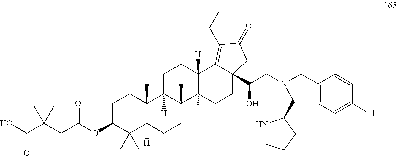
C1C(OC(CC(C(O)=O)(C)C)=O)C(C)(C)C2([H])C(C)(C1)C1([H])C(C)(CC2)C2(C)C([H])(CC1)C1=C(C(C)C)C(=O)CC1(C(CN(CC1=CC=C(Cl)C=C1)CC1NCCC1)O)CC2
